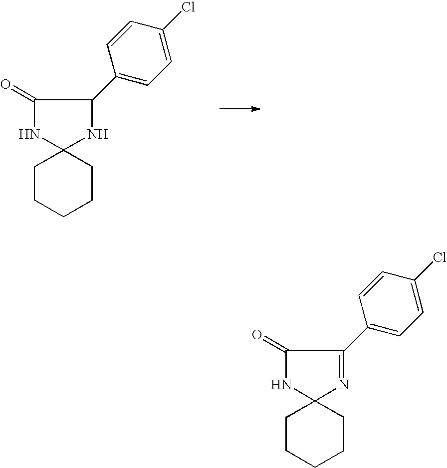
C1CCCCC12NC(C1=CC=C(Cl)C=C1)C(=O)N2.C1CCCCC12N=C(C1=CC=C(Cl)C=C1)C(=O)N2
